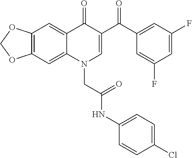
C12=C(C=C3C(=C1)C(=O)C(C(C1=CC(F)=CC(F)=C1)=O)=CN3CC(NC1=CC=C(Cl)C=C1)=O)OCO2
